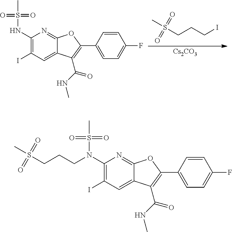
C1(NS(=O)(=O)C)=C(I)C=C2C(=N1)OC(C1=CC=C(F)C=C1)=C2C(=O)NC.CS(=O)(=O)CCCI.[Cs2CO3].C1(N(S(=O)(=O)C)CCCS(=O)(=O)C)=C(I)C=C2C(=N1)OC(C1=CC=C(F)C=C1)=C2C(=O)NC
